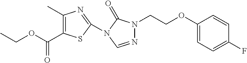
C1(C)=C(C(OCC)=O)SC(N2C(=O)N(CCOC3=CC=C(F)C=C3)N=C2)=N1
